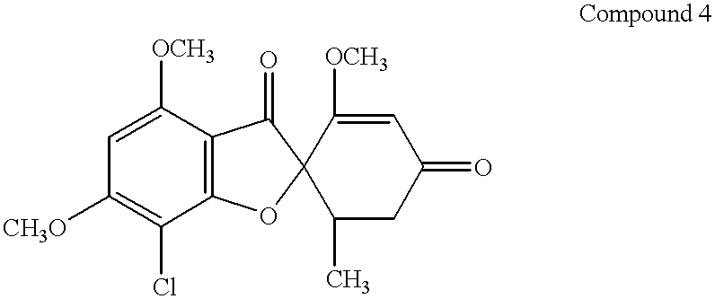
C1([CH3O])=C(Cl)C2=C(C([OCH3])=C1)C(=O)C1(O2)C(C)CC(=O)C=C1[OCH3]
